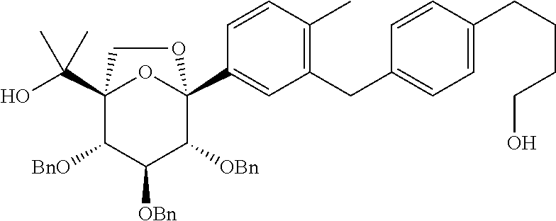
C1=C(CCCCO)C=CC(CC2=C(C)C=CC(C34OC(C(O)(C)C)(C([BnO])C([OBn])C3[OBn])CO4)=C2)=C1
